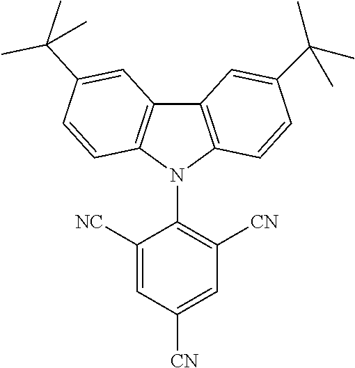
C12=C(N(C3=C([CN])C=C([CN])C=C3[NC])C3=C1C=C(C(C)(C)C)C=C3)C=CC(C(C)(C)C)=C2
